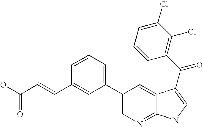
C1(C2=CC=CC(C=CC(O)=O)=C2)=CN=C2C(=C1)C(C(=O)C1=C(Cl)C(Cl)=CC=C1)=CN2
